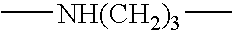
C[NH(CH2)3]C
